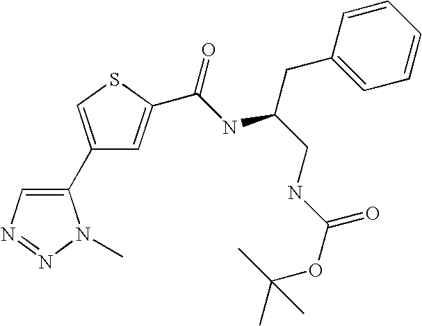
C1(C2=CN=NN2C)=CSC(C(NC(CNC(OC(C)(C)C)=O)CC2=CC=CC=C2)=O)=C1
